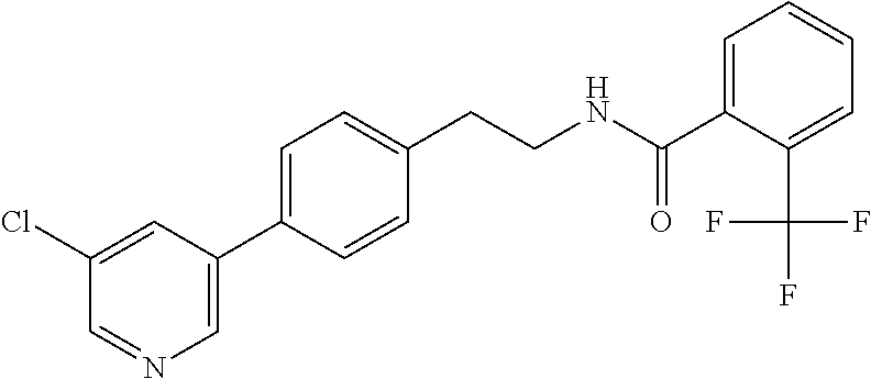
C(CNC(=O)C1=CC=CC=C1C(F)(F)F)C1=CC=C(C2=CN=CC(Cl)=C2)C=C1
